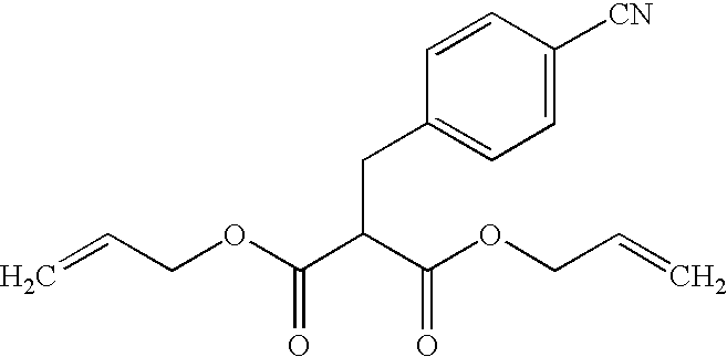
C=CCOC(C(C(OCC=C)=O)CC1=CC=C([CN])C=C1)=O
